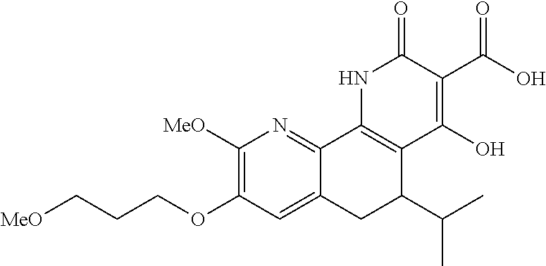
C1([MeO])=C(OCCC[MeO])C=C2C(=N1)C1=C(C(C(C)C)C2)C(O)=C(C(O)=O)C(=O)N1
